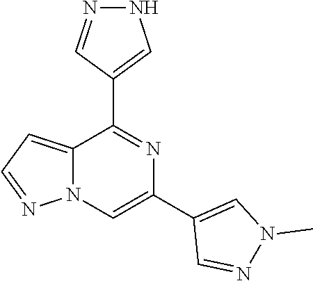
C12=CC=NN1C=C(C1=CN(C)N=C1)N=C2C1=CNN=C1
